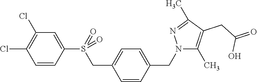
C1=CC(S(CC2=CC=C(CN3C(C)=C(CC(=O)O)C(C)=N3)C=C2)(=O)=O)=CC(Cl)=C1Cl
